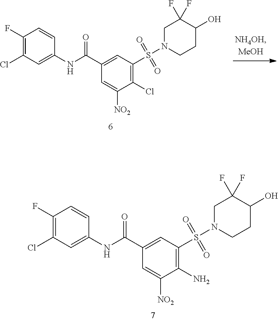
C1(C(NC2=CC(Cl)=C(F)C=C2)=O)=CC(S(N2CCC(O)C(F)(F)C2)(=O)=O)=C(Cl)C([NO2])=C1.C1(C(NC2=CC(Cl)=C(F)C=C2)=O)=CC(S(N2CCC(O)C(F)(F)C2)(=O)=O)=C(N)C([NO2])=C1
